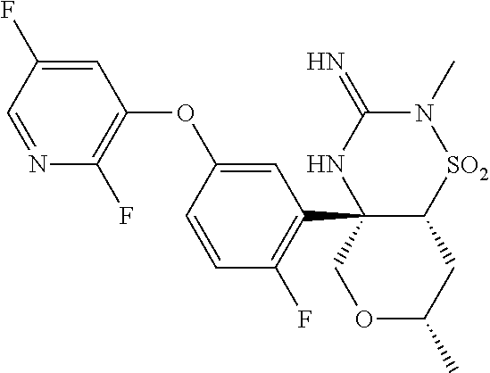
N1=CC(F)=CC(OC2=CC(C34C([SO2]N(C)C(=N)N3)CC(C)OC4)=C(F)C=C2)=C1F
